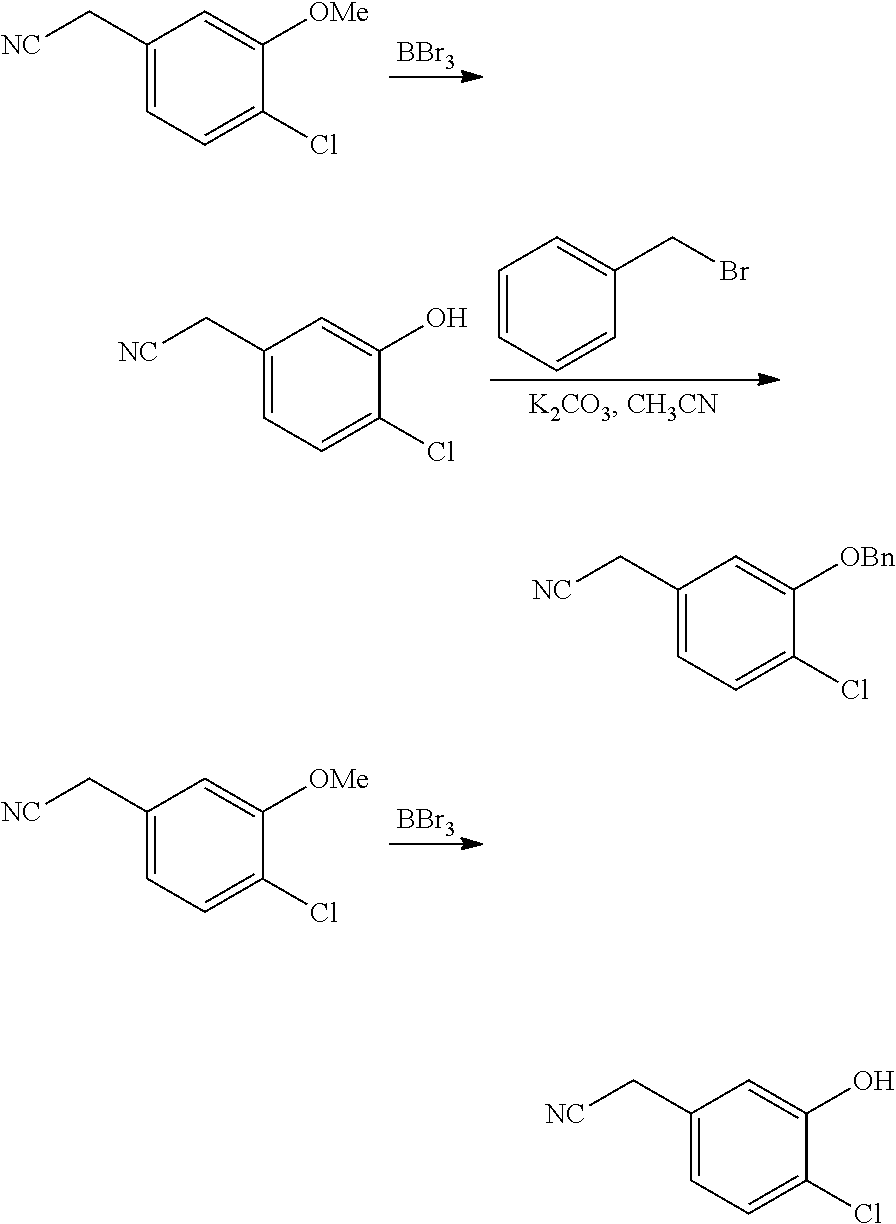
C1=CC=CC(CBr)=C1.C1(C[NC])=CC=C(Cl)C(O)=C1.[BBr3].C1(C[NC])=CC=C(Cl)C([OMe])=C1.[BBr3].C1(C[NC])=CC=C(Cl)C([OMe])=C1.C1(C[NC])=CC=C(Cl)C([OBn])=C1.C1(C[NC])=CC=C(Cl)C(O)=C1
